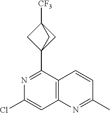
ClC1=CC2=C(C(C34CC([CF3])(C3)C4)=N1)C=CC(C)=N2
